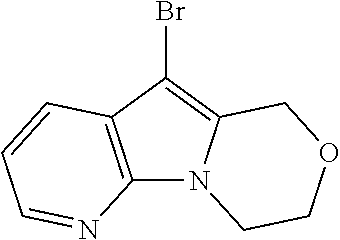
C12=C(C(Br)=C3N1CCOC3)C=CC=N2
